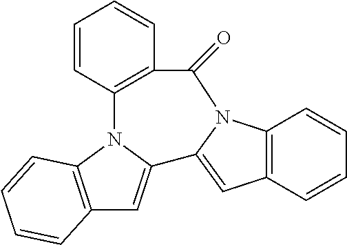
C12=C(N3C4=C(C(=O)N5C6=C(C=CC=C6)C=C5C3=C1)C=CC=C4)C=CC=C2
